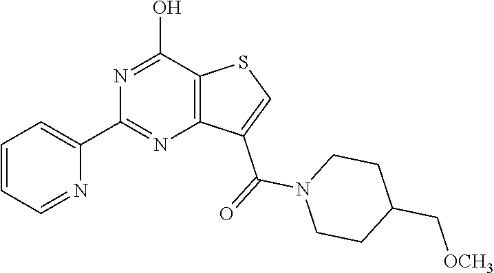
C1=CC=NC(C2=NC3=C(C(O)=N2)SC=C3C(=O)N2CCC(C[OCH3])CC2)=C1
